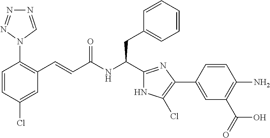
C1(Cl)=CC(C=CC(NC(CC2=CC=CC=C2)C2=NC(C3=CC(C(=O)O)=C(N)C=C3)=C(Cl)N2)=O)=C(N2C=NN=N2)C=C1
